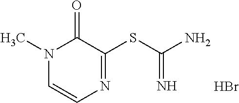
Br.CN1C=CN=C(SC(N)=N)C1=O
